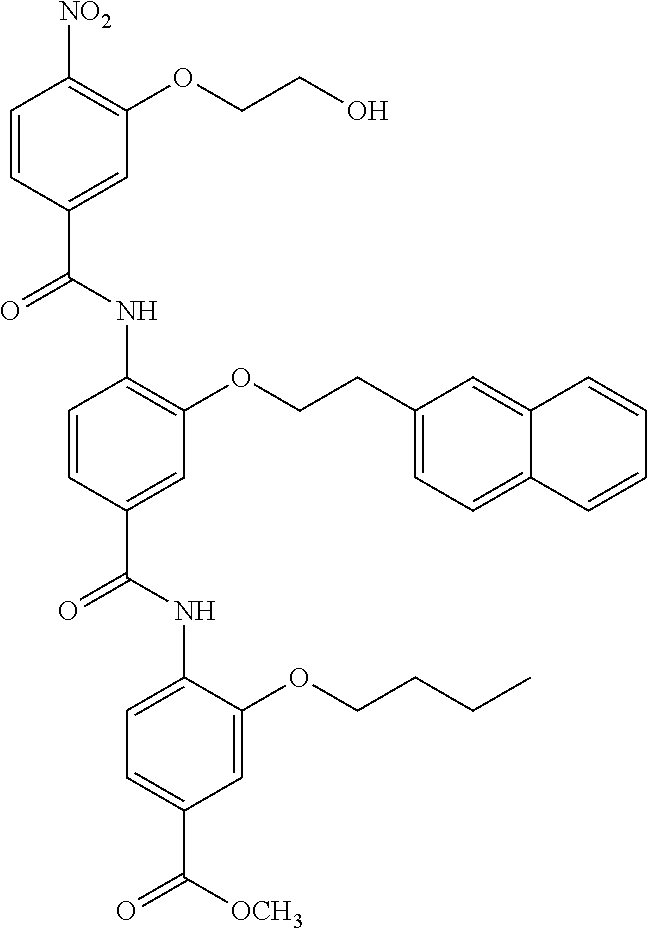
C1=CC(C(NC2=C(OCCC3=CC=C4C(=C3)C=CC=C4)C=C(C(NC3=CC=C(C([OCH3])=O)C=C3OCCCC)=O)C=C2)=O)=CC(OCCO)=C1[NO2]
